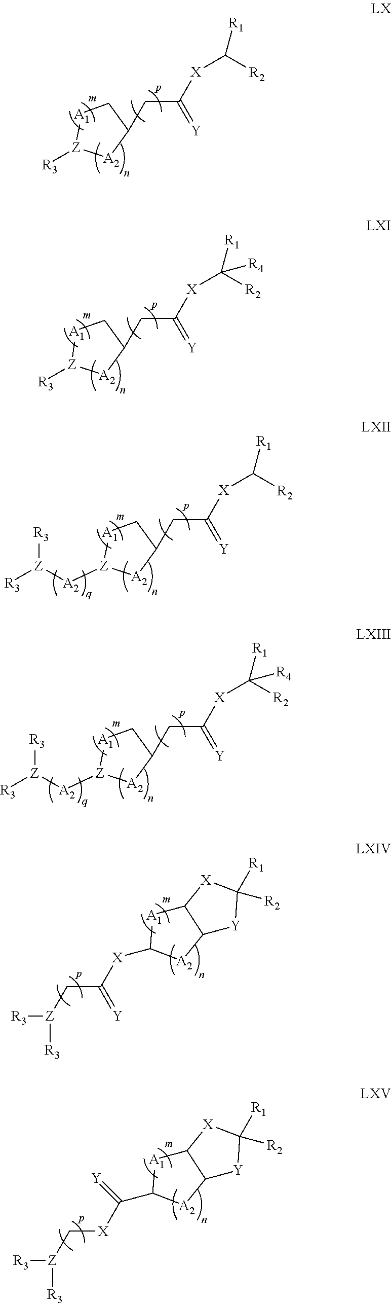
[A1]1[Z]([R3])[A2]C(CC([X]C([R1])[R2])=[Y])C1.[A1]1[Z]([R3])[A2]C(CC([X]C([R1])([R2])[R4])=[Y])C1.[A1]1[Z]([A2][Z]([R3])[R3])[A2]C(CC([X]C([R1])[R2])=[Y])C1.[A1]1[Z]([A2][Z]([R3])[R3])[A2]C(CC([X]C([R1])([R2])[R4])=[Y])C1.C12[Y]C([R1])([R2])[X]C1[A1]C([X]C(C[Z]([R3])[R3])=[Y])[A2]2.C12[Y]C([R1])([R2])[X]C1[A1]C(C([X]C[Z]([R3])[R3])=[Y])[A2]2
